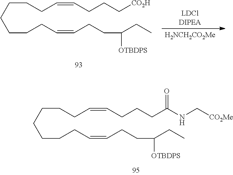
C(CCC=CCCCC(NC[CO2Me])=O)CCCCC=CCCC(CC)[OTBDPS].C(CCC=CCCC[CO2H])CCCCC=CCCC(CC)[OTBDPS].[H2NCH2CO2Me]
